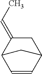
C1=CC2CC(=CC)C1C2
